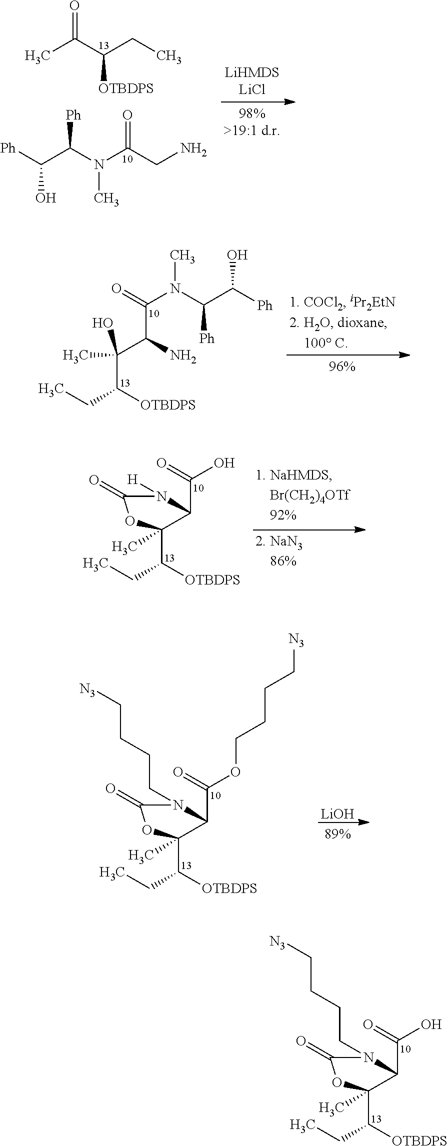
C(C1C(C(CC)[OTBDPS])(C)OC(=O)N1CCCC[N3])(O)=O.[LiOH].C(C1C(C(CC)[OTBDPS])(C)OC(=O)N1CCCC[N3])(OCCCC[N3])=O.C(C(C(C(CC)[OTBDPS])(C)O)N)(N(C)C(C([Ph])O)[Ph])=O.C(C1C(C(CC)[OTBDPS])(C)OC(=O)N1[H])(O)=O.[Ph]C(C(N(C(CN)=O)C)[Ph])O.CC(C(CC)[OTBDPS])=O
